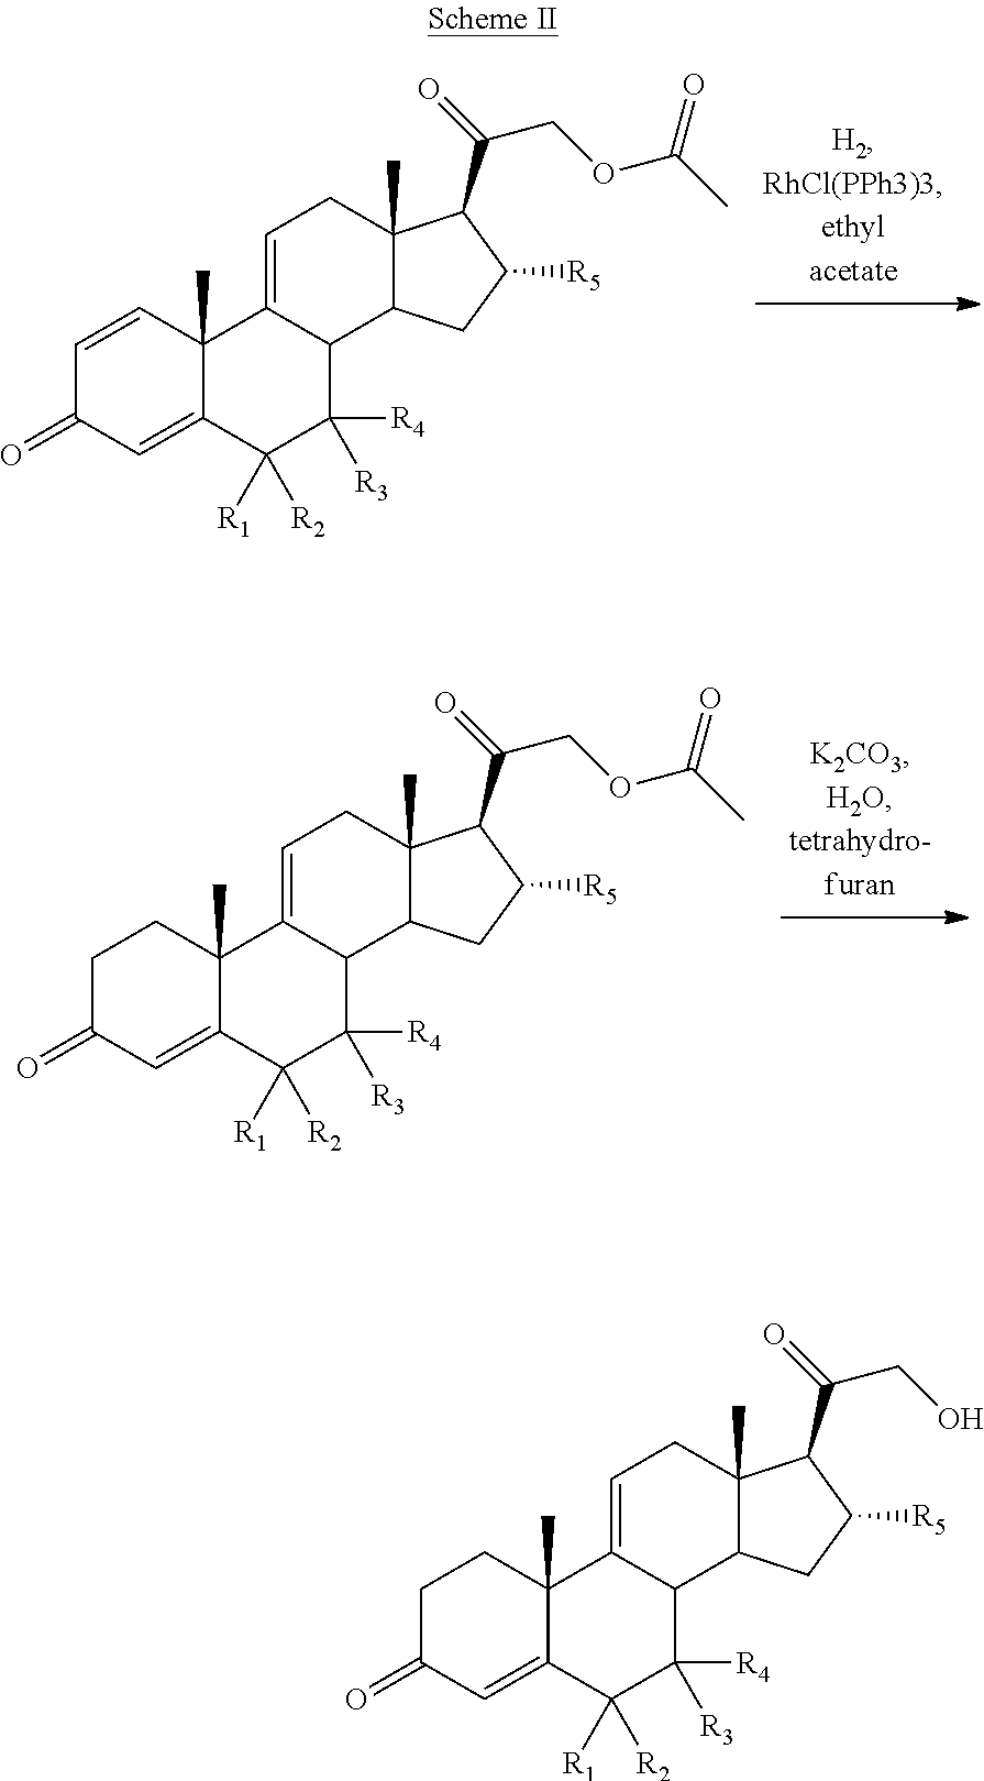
C1=CC2(C)C(=CC1=O)C([R1])([R2])C([R3])([R4])C1C2=CCC2(C)C1CC([R5])C2C(=O)COC(C)=O.C1C(=O)C=C2C(C)(C1)C1=CCC3(C)C(C1C([R3])([R4])C2([R1])[R2])CC([R5])C3C(=O)COC(C)=O.C1C(=O)C=C2C(C)(C1)C1=CCC3(C)C(C1C([R3])([R4])C2([R1])[R2])CC([R5])C3C(=O)CO
